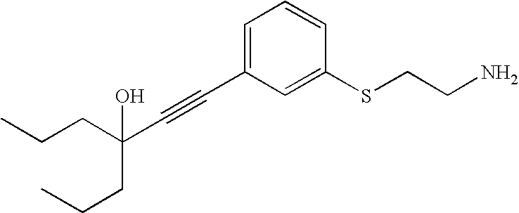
C(C)CC(C#CC1=CC=CC(SCCN)=C1)(O)CCC
